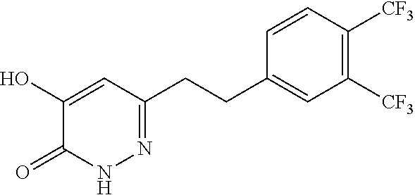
N1=C(CCC2=CC([CF3])=C([CF3])C=C2)C=C(O)C(=O)N1
